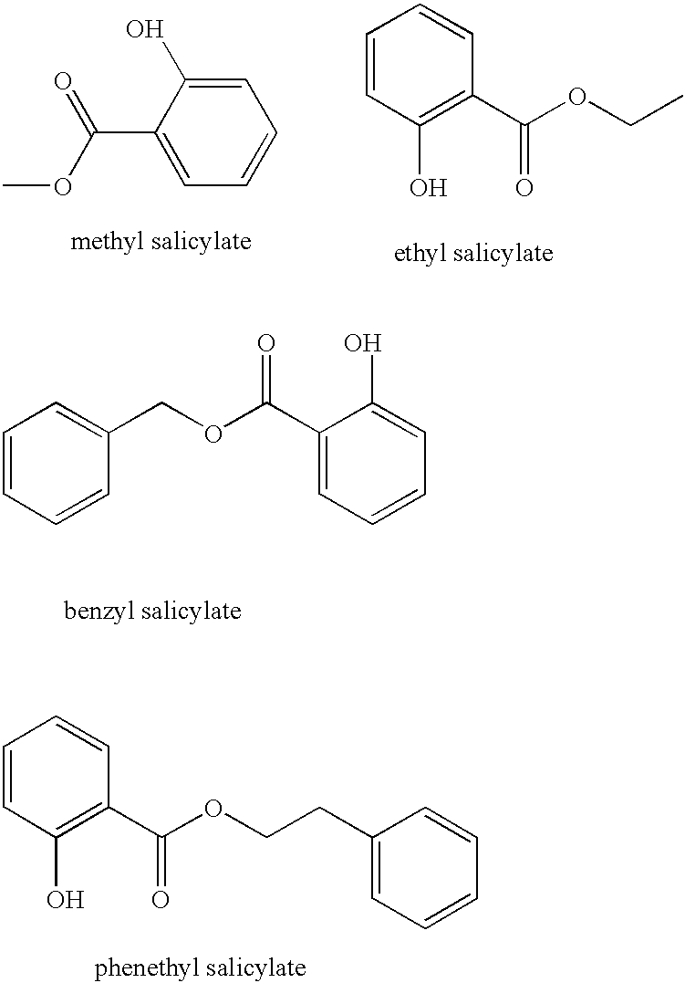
C1=CC=C(COC(C2=CC=CC=C2O)=O)C=C1.C1=CC=CC(C(OCCC2=CC=CC=C2)=O)=C1O.C1=C(O)C(C(=O)OC)=CC=C1.C1=CC(O)=C(C(OCC)=O)C=C1
